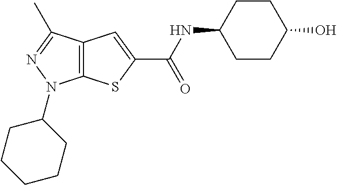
C12=C(C(C)=NN1C1CCCCC1)C=C(C(NC1CCC(O)CC1)=O)S2
